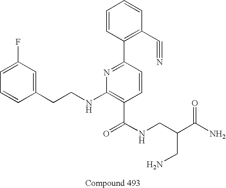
C1=CC(CCNC2=C(C(NCC(C(N)=O)CN)=O)C=CC(C3=C(C#N)C=CC=C3)=N2)=CC(F)=C1
